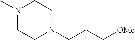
N1(C)CCN(CCC[OMe])CC1
